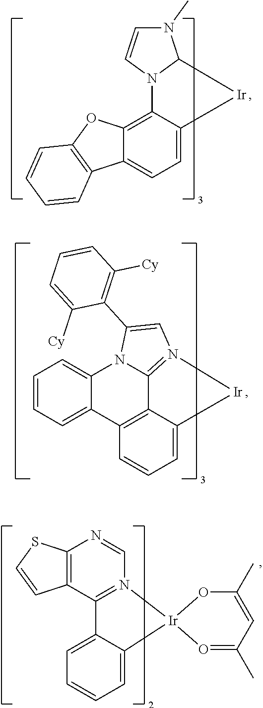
C1=C2C3=C(C=C1)C1=CC=CC=C1N1C3=N([Ir]2)C=C1C1=C([Cy])C=CC=C1[Cy].C1=C2C(=CC=C1)C1=N(C=NC3=C1C=CS3)[Ir]21O=C(C)C=C(C)O1.C1=C2C(=C3C(=C1)C1=C(O3)C=CC=C1)N1C([Ir]2)N(C)C=C1
